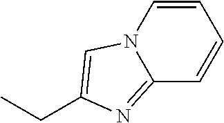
C(C1=CN2C(=N1)C=CC=C2)C
